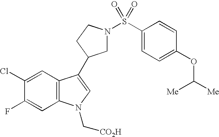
C1N(S(C2=CC=C(OC([Me])[Me])C=C2)(=O)=O)CCC1C1=CN(C[CO2H])C2=C1C=C(Cl)C(F)=C2
